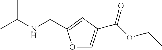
O1C=C(C(OCC)=O)C=C1CNC(C)C
